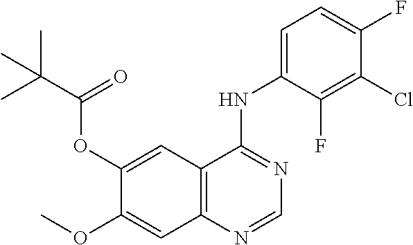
C1=C(OC(=O)C(C)(C)C)C(OC)=CC2=C1C(NC1=CC=C(F)C(Cl)=C1F)=NC=N2
